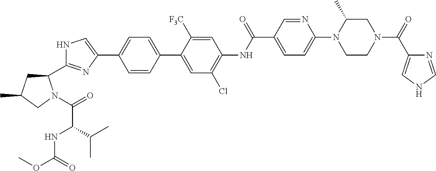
N1C(C2CC(C)CN2C(=O)C(C(C)C)NC(OC)=O)=NC(C2=CC=C(C3=CC(Cl)=C(NC(C4=CC=C(N5CCN(C(=O)C6=CNC=N6)CC5C)N=C4)=O)C=C3[F3C])C=C2)=C1
